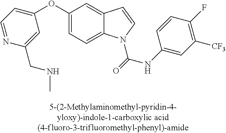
C1(OC2=CC=NC(CNC)=C2)=CC=C2C(=C1)C=CN2C(NC1=CC([CF3])=C(F)C=C1)=O
